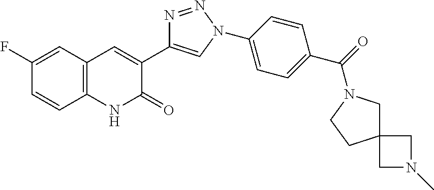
C12=C(C=C(F)C=C1)C=C(C1=CN(C3=CC=C(C(=O)N4CC5(CC4)CN(C)C5)C=C3)N=N1)C(=O)N2
